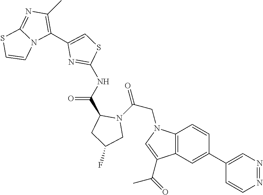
N1=NC=C(C2=CC3=C(C=C2)N(CC(=O)N2C(C(=O)NC4=NC(C5=C(C)N=C6N5C=CS6)=CS4)CC(F)C2)C=C3C(=O)C)C=C1
